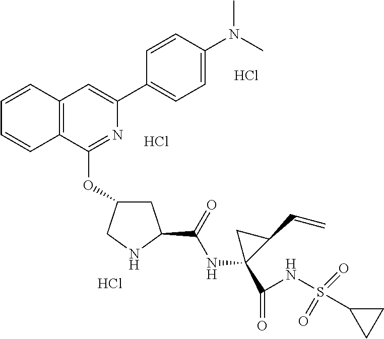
C12=C(C(OC3CC(C(NC4(C(=O)NS(C5CC5)(=O)=O)C(C=C)C4)=O)NC3)=NC(C3=CC=C(N(C)C)C=C3)=C1)C=CC=C2.Cl.Cl.Cl
